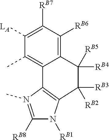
C1([LA])=C([RB7])C([RB6])=C2C([RB5])([RB4])C([RB3])([RB2])C3=C(C2=C1C)N(C)=C([RB8])N3[RB1]
